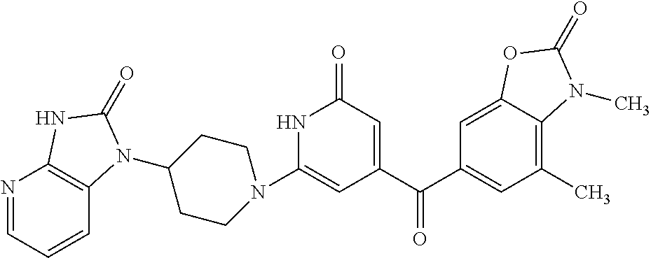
N1(C2=CC(C(C3=CC(C)=C4C(=C3)OC(=O)N4C)=O)=CC(=O)N2)CCC(N2C3=C(N=CC=C3)NC2=O)CC1
